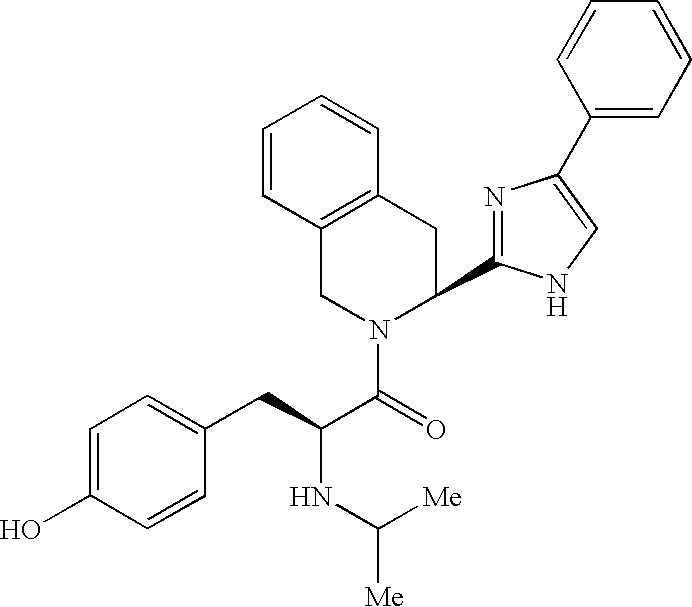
C1(C2=CNC(C3CC4=C(CN3C(=O)C(NC([Me])[Me])CC3=CC=C(O)C=C3)C=CC=C4)=N2)=CC=CC=C1
